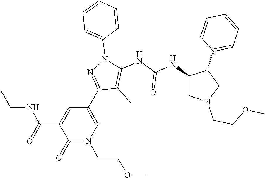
C1(C2=NN(C3=CC=CC=C3)C(NC(NC3CN(CCOC)CC3C3=CC=CC=C3)=O)=C2C)=CN(CCOC)C(=O)C(C(=O)NCC)=C1
